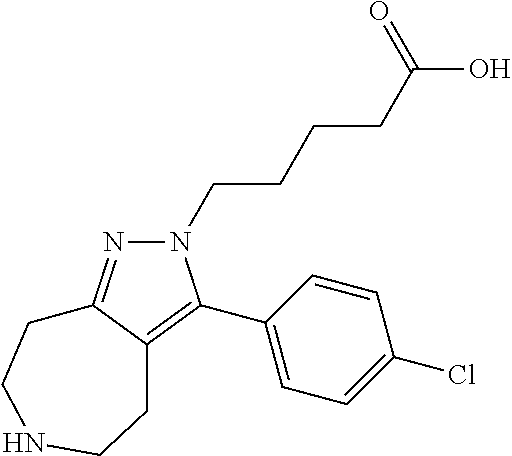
N1(CCCCC(O)=O)N=C2C(=C1C1=CC=C(Cl)C=C1)CCNCC2
